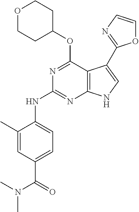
N(C1=NC2=C(C(OC3CCOCC3)=N1)C(C1=NC=CO1)=CN2)C1=CC=C(C(=O)N(C)C)C=C1C
